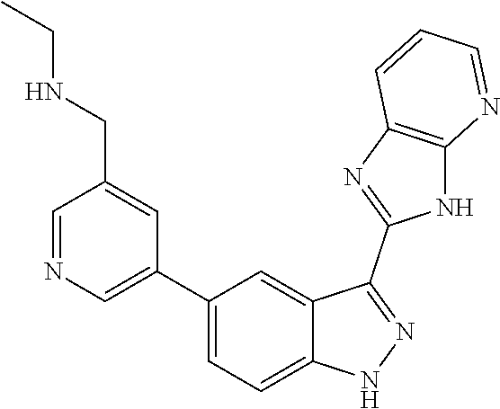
C1=NC=C(C2=CC=C3C(=C2)C(C2=NC4=C(N2)N=CC=C4)=NN3)C=C1CNCC
